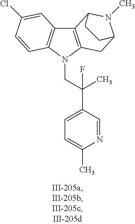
C12=C(N(CC(C3=CC=C(C)N=C3)(F)C)C3=C1C=C(Cl)C=C3)CC1N(C)C2CC1
